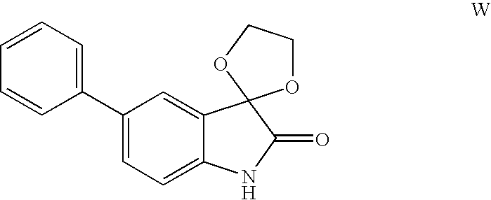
C1(C2=CC=C3C(=C2)C2(C(=O)N3)OCCO2)=CC=CC=C1
